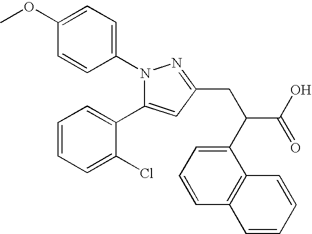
COC1=CC=C(N2C(C3=CC=CC=C3Cl)=CC(CC(C(O)=O)C3=CC=CC4=C3C=CC=C4)=N2)C=C1
